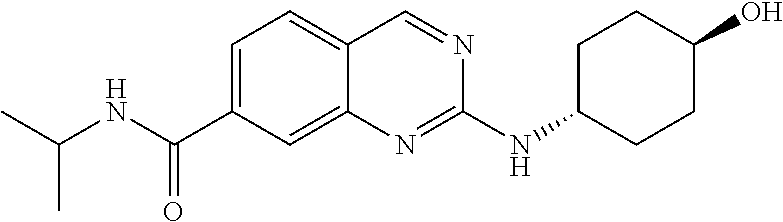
C1=C(C(NC(C)C)=O)C=C2C(=C1)C=NC(NC1CCC(O)CC1)=N2
